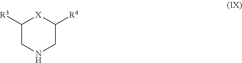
C1([R3])CNCC([R4])[X]1
